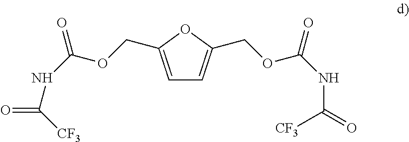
C1=C(COC(NC(=O)[CF3])=O)OC(COC(NC(=O)[CF3])=O)=C1
